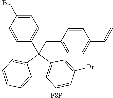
[F8P].C12=CC=CC=C1C(C1=CC=C([tBu])C=C1)(CC1=CC=C(C=C)C=C1)C1=C2C=CC(Br)=C1
